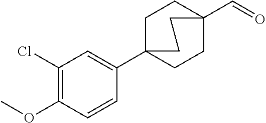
COC1=C(Cl)C=C(C23CCC(C=O)(CC2)CC3)C=C1
